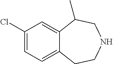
C1(Cl)=CC=C2C(=C1)C(C)CNCC2
